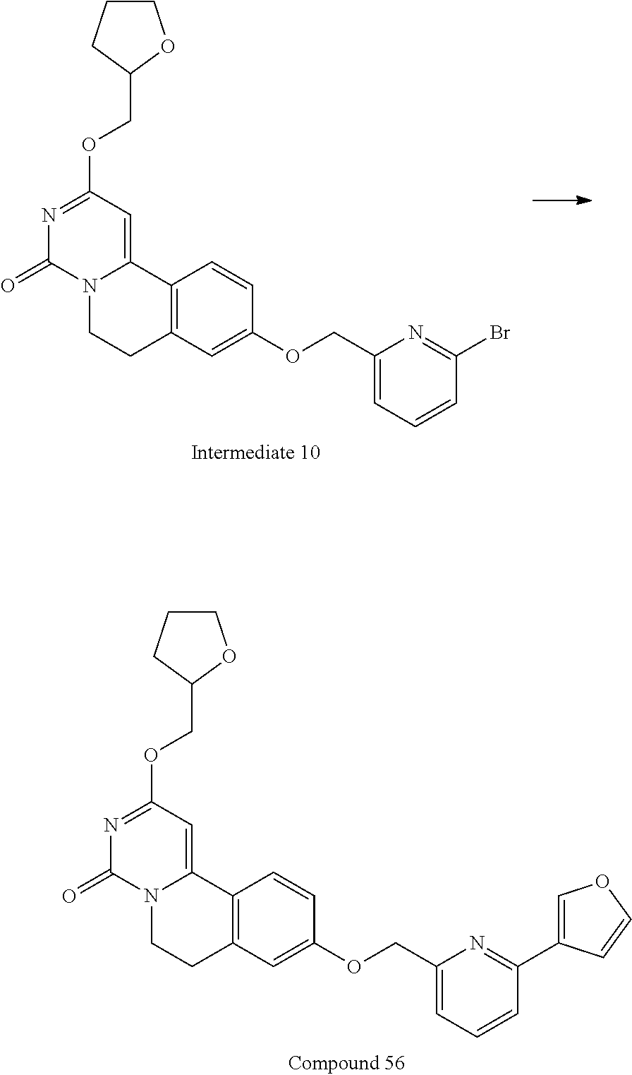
C12=C(C=C(OCC3=CC=CC(Br)=N3)C=C1)CCN1C2=CC(OCC2OCCC2)=NC1=O.C12=C(C=C(OCC3=CC=CC(C4=COC=C4)=N3)C=C1)CCN1C2=CC(OCC2OCCC2)=NC1=O
